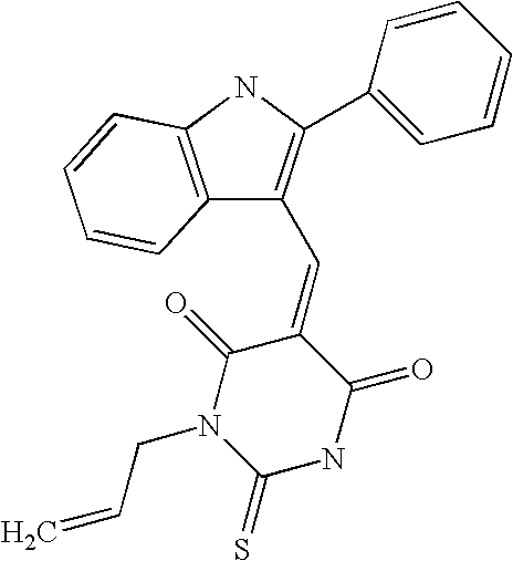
C12=C(NC(C3=CC=CC=C3)=C1C=C1C(=O)N(CC=C)C(=S)NC1=O)C=CC=C2
